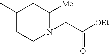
C1(C)CCN(CC([OEt])=O)C([Me])C1
